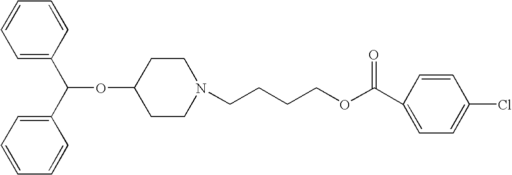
C1=CC=CC=C1C(C1=CC=CC=C1)OC1CCN(CCCCOC(C2=CC=C(Cl)C=C2)=O)CC1
